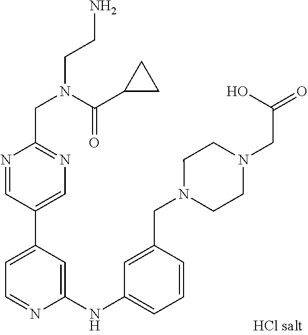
N1=CC(C2=CC=NC(NC3=CC=CC(CN4CCN(CC(=O)O)CC4)=C3)=C2)=CN=C1CN(CCN)C(C1CC1)=O
